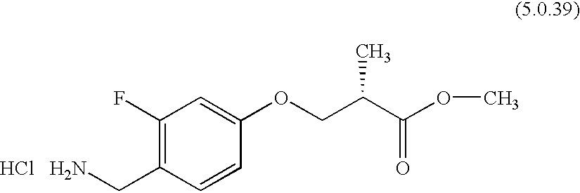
C1(F)=C(C[HCl   H2N])C=CC(OCC(C(OC)=O)C)=C1
